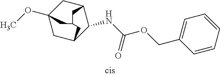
C12(OC)CC3C(NC(OCC4=CC=CC=C4)=O)C(C1)CC(C2)C3
